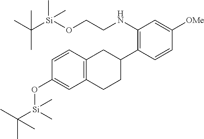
C1(C2CC3=C(CC2)C=C(O[Si](C(C)(C)C)(C)C)C=C3)=C(NCCO[Si](C(C)(C)C)(C)C)C=C([OMe])C=C1
